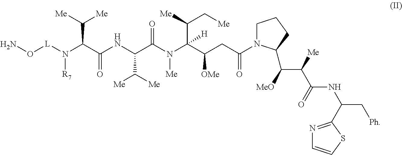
O([L]N(C(C(NC(C([Me])[Me])C(=O)N([Me])C(C(CC(=O)N1CCCC1C(C([Me])C(=O)NC(C[Ph])C1=NC=CS1)[MeO])[OMe])(C([Me])C[Me])[H])=O)C([Me])[Me])[R7])N
